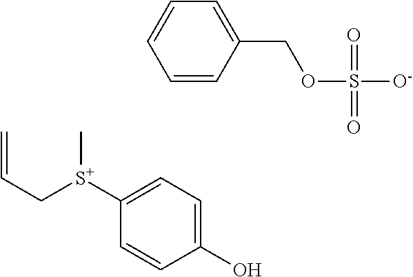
C1([S+](CC=C)C)=CC=C(O)C=C1.C1=CC(COS([O-])(=O)=O)=CC=C1
